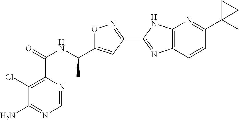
O1N=C(C2=NC3=C(N2)N=C(C2(C)CC2)C=C3)C=C1C(NC(C1=C(Cl)C(N)=NC=N1)=O)C
